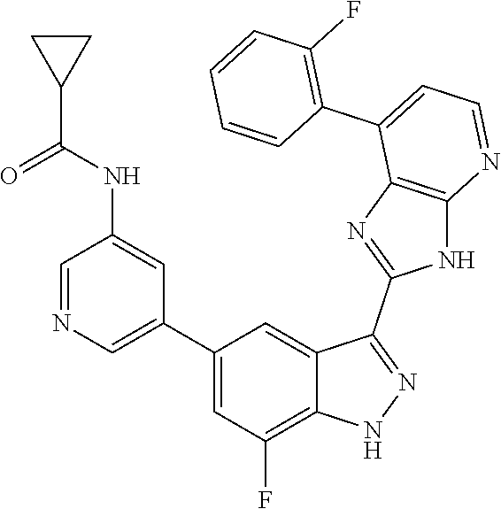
C1=NC=C(C2=CC(F)=C3C(=C2)C(C2=NC4=C(N2)N=CC=C4C2=C(F)C=CC=C2)=NN3)C=C1NC(C1CC1)=O
